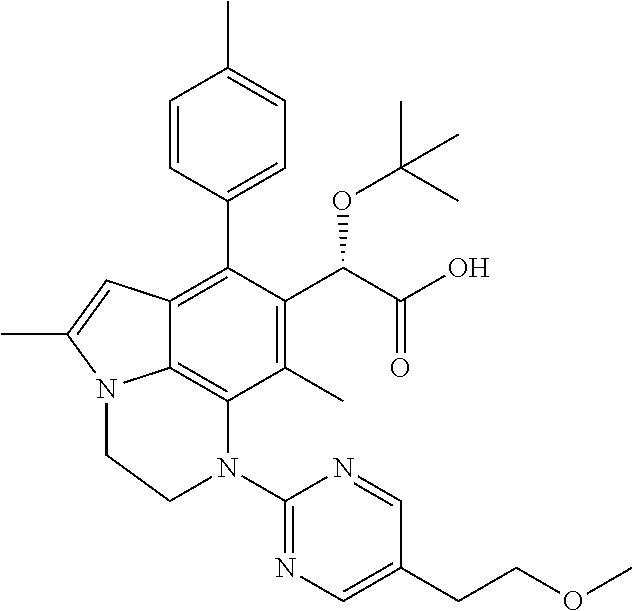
C1(C)=C(C(C(O)=O)OC(C)(C)C)C(C2=CC=C(C)C=C2)=C2C3=C1N(C1=NC=C(CCOC)C=N1)CCN3C(C)=C2
